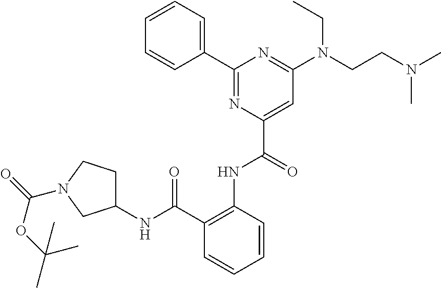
C1=CC=CC(C2=NC(C(=O)NC3=C(C(NC4CCN(C(=O)OC(C)(C)C)C4)=O)C=CC=C3)=CC(N(CCN(C)C)CC)=N2)=C1
